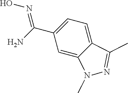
C1=C2C(=CC=C1C(N)=NO)C(C)=NN2C
